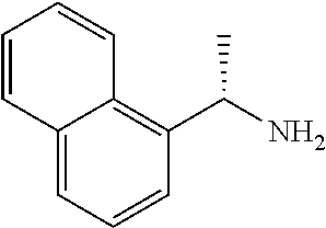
C12=CC=CC(C(N)C)=C1C=CC=C2
